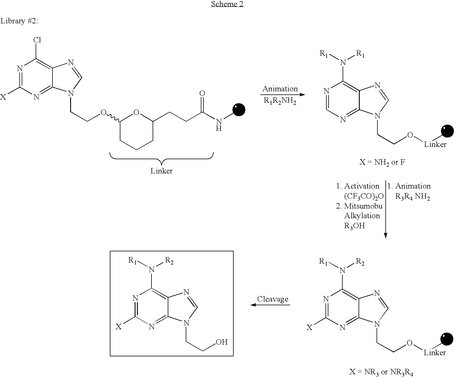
N1=C([X])N=C2C(=C1N([R1])[R2])N=CN2CCO[Linker]C.N1=C([X])N=C2C(=C1N([R1])[R2])N=CN2CCO.N1=C([X])N=C2C(=C1Cl)N=CN2CCOC1CCCC(CCC(NC)=O)O1.N1=CN=C2C(=C1N([R1])[R1])N=CN2CCO[Linker]C
